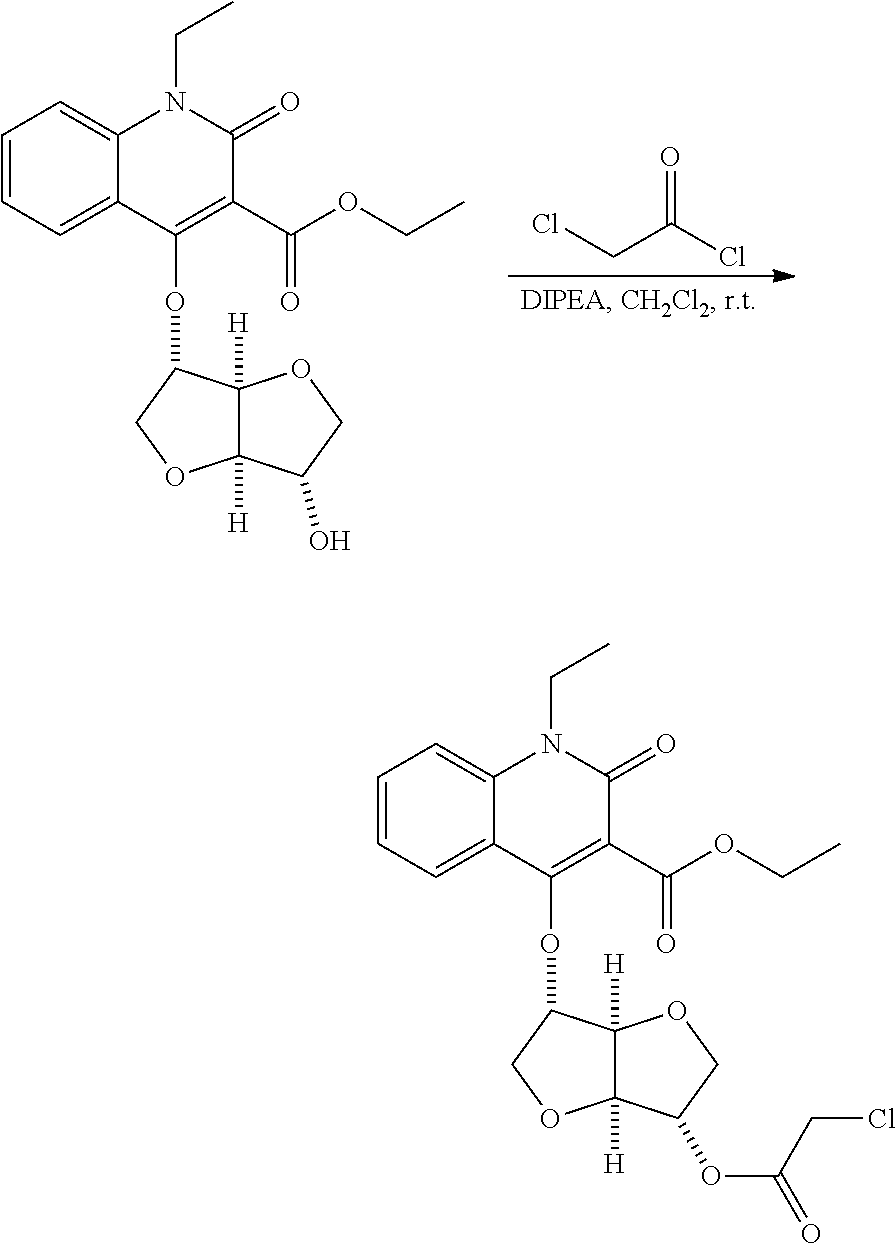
C1=CC=C2C(=C1)N(CC)C(=O)C(C(OCC)=O)=C2OC1C2([H])C([H])(OC1)C(O)CO2.O=C(Cl)CCl.C1=CC=C2C(=C1)N(CC)C(=O)C(C(OCC)=O)=C2OC1C2([H])C([H])(OC1)C(OC(=O)CCl)CO2
